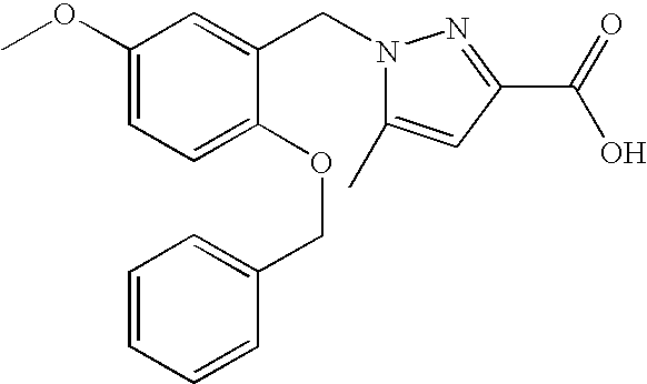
C1(OC)=CC=C(OCC2=CC=CC=C2)C(CN2C(C)=CC(C(=O)O)=N2)=C1
